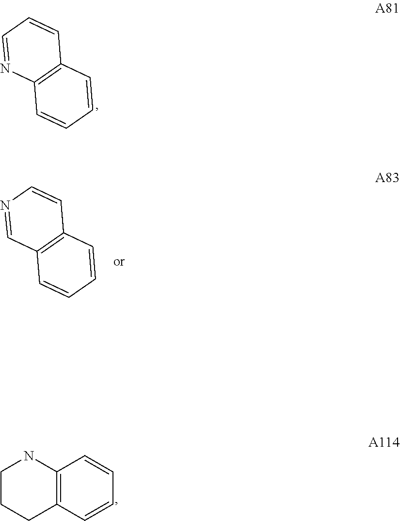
C1=CC2=C(C=C1)N=CC=C2.C1=CC2=C(C=C1)C=NC=C2.C12=C(C=CC=C1)CCCN2
